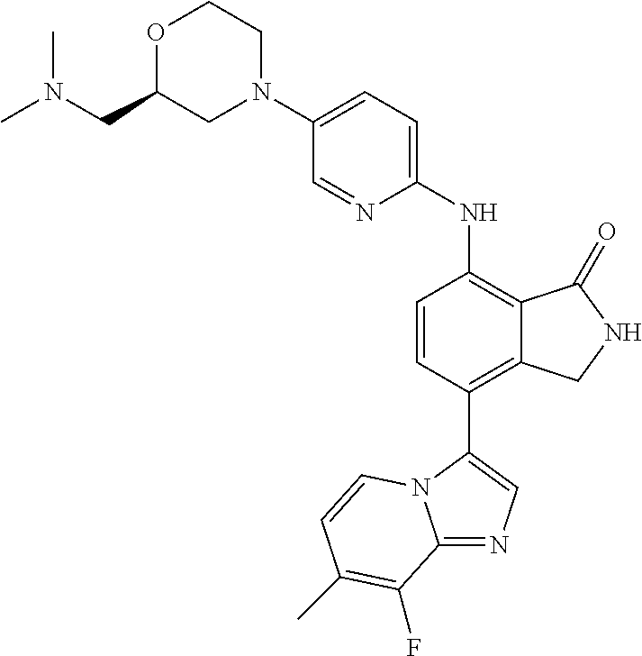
C1(N2CCOC(CN(C)C)C2)=CC=C(NC2=C3C(=C(C4=CN=C5N4C=CC(C)=C5F)C=C2)CNC3=O)N=C1
